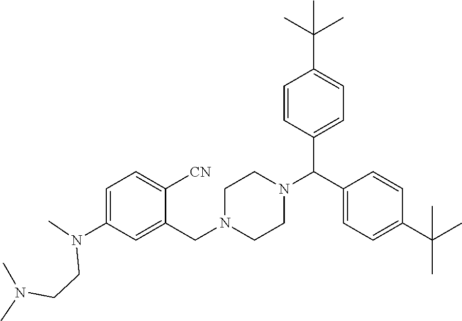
C1=C(N(C)CCN(C)C)C=C(CN2CCN(C(C3=CC=C(C(C)(C)C)C=C3)C3=CC=C(C(C)(C)C)C=C3)CC2)C([CN])=C1
